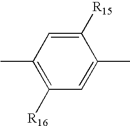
C1(C)=C([R16])C=C(C)C([R15])=C1
